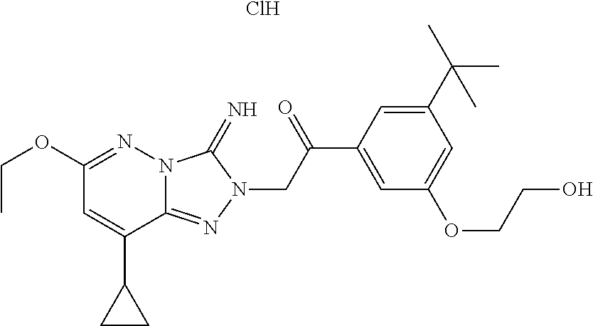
Cl.N12C(=NN(CC(C3=CC(OCCO)=CC(C(C)(C)C)=C3)=O)C1=N)C(C1CC1)=CC(OCC)=N2
